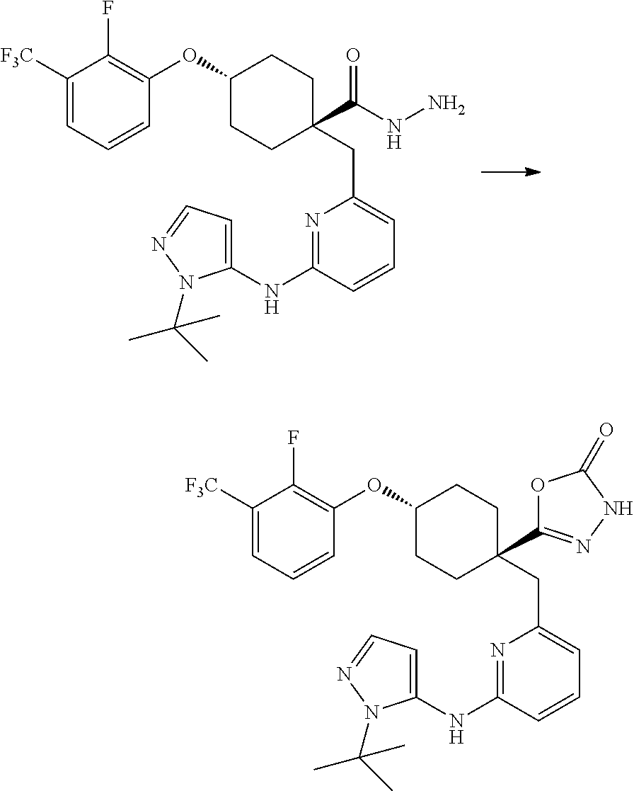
C1(OC2=C(F)C([F3C])=CC=C2)CCC(C2=NNC(=O)O2)(CC2=CC=CC(NC3=CC=NN3C(C)(C)C)=N2)CC1.C1(OC2=C(F)C([F3C])=CC=C2)CCC(C(NN)=O)(CC2=CC=CC(NC3=CC=NN3C(C)(C)C)=N2)CC1
